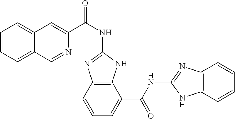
C1=CC=C2C(=C1)C=C(C(NC1=NC3=C(N1)C(C(NC1=NC4=C(N1)C=CC=C4)=O)=CC=C3)=O)N=C2
